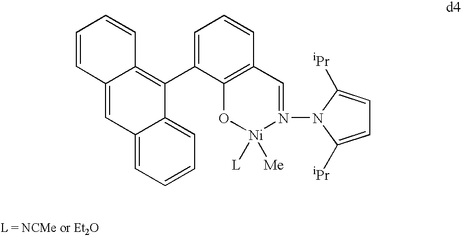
C12=CC=CC=C1C(C1=CC=CC3=C1O[Ni]([L])([Me])N(N1C([iPr])=CC=C1[iPr])=C3)=C1C(=C2)C=CC=C1
